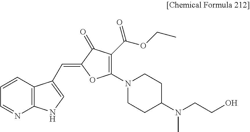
C1=NC2=C(C=C1)C(C=C1OC(N3CCC(N(CCO)C)CC3)=C(C(OCC)=O)C1=O)=CN2
